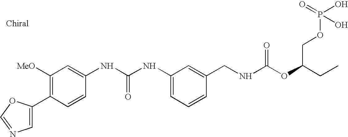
C1(C2=CN=CO2)=C([MeO])C=C(NC(NC2=CC=CC(CNC(OC(CC)COP(=O)(O)O)=O)=C2)=O)C=C1
